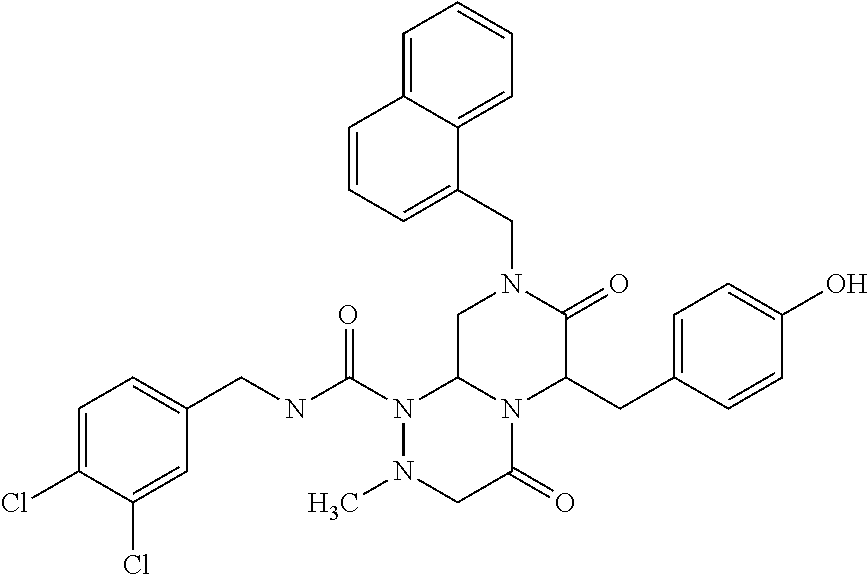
C1=C(Cl)C(Cl)=CC(CNC(N2N(C)CC(=O)N3C2CN(CC2=CC=CC4=CC=CC=C24)C(=O)C3CC2=CC=C(O)C=C2)=O)=C1
